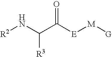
[R2]NC(C([E][M][G])=O)[R3]
